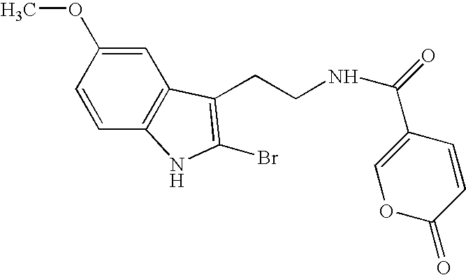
COC1=CC2=C(C=C1)NC(Br)=C2CCNC(=O)C1=COC(=O)C=C1
